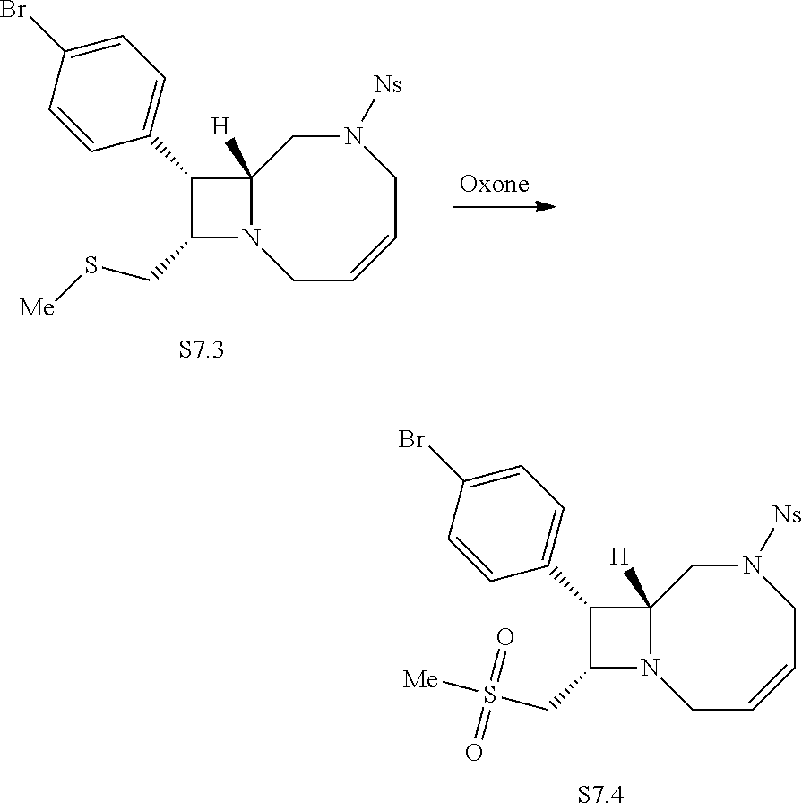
C12([H])N(CC=CCN([Ns])C1)C(CS[Me])C2C1=CC=C(Br)C=C1.C12([H])N(CC=CCN([Ns])C1)C(CS([Me])(=O)=O)C2C1=CC=C(Br)C=C1
